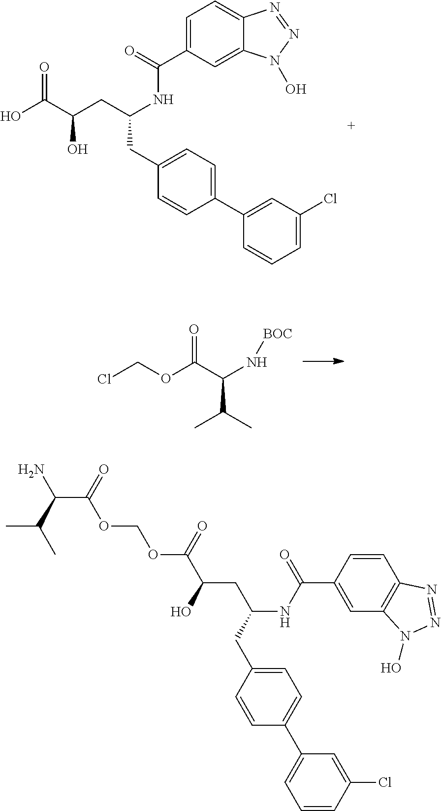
O=C(C(CC(NC(C1=CC=C2C(=C1)N(O)N=N2)=O)CC1=CC=C(C2=CC(Cl)=CC=C2)C=C1)O)O.O=C(C(N[BOC])C(C)C)OCCl.C(C(=O)OCOC(C(O)CC(NC(C1=CC2=C(C=C1)N=NN2O)=O)CC1=CC=C(C2=CC=CC(Cl)=C2)C=C1)=O)(C(C)C)N
